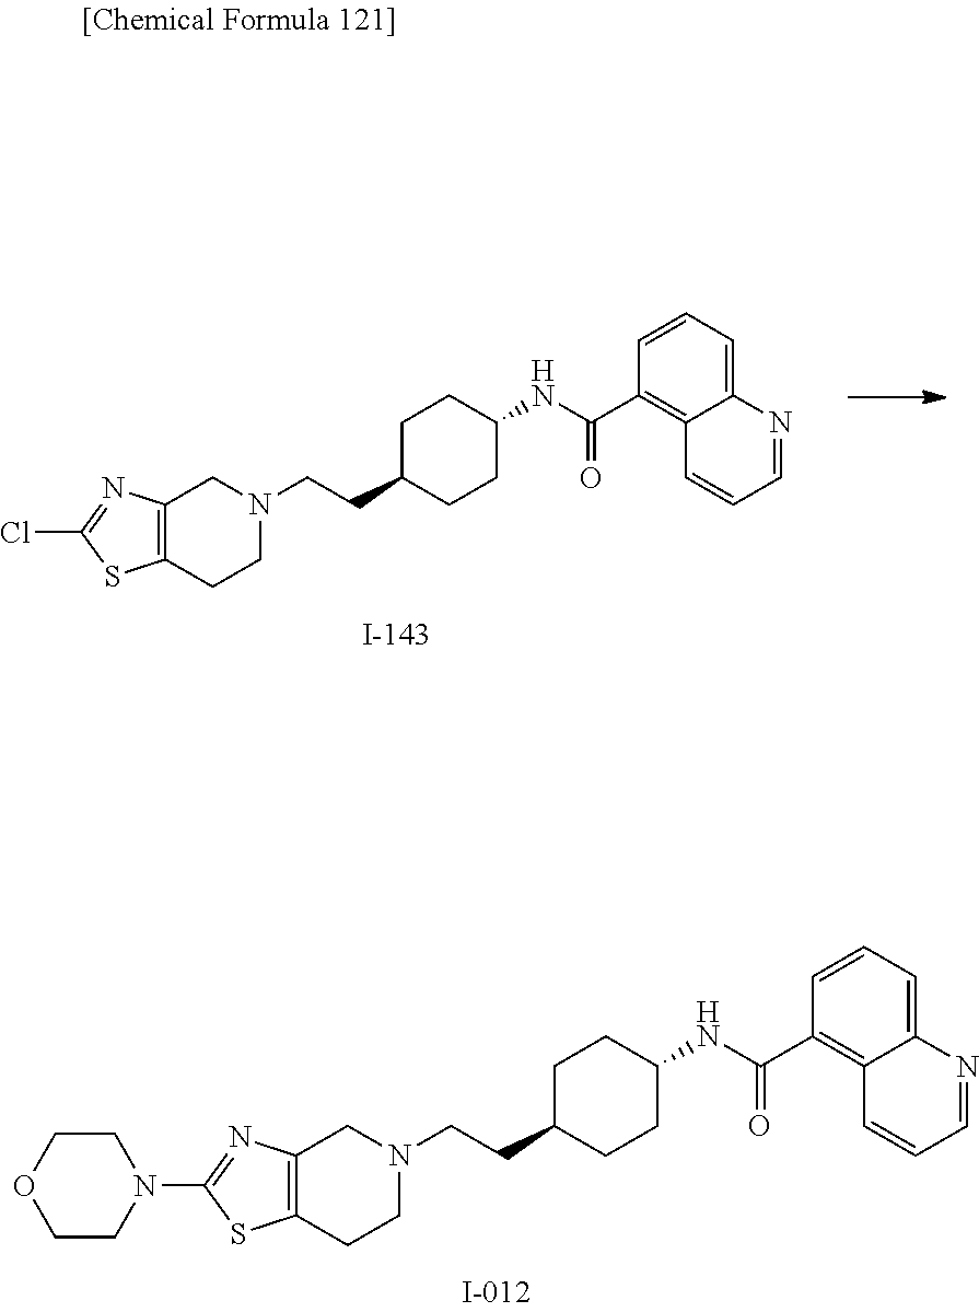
C1(Cl)=NC2=C(S1)CCN(CCC1CCC(NC(C3=C4C(=CC=C3)N=CC=C4)=O)CC1)C2.C1(N2CCOCC2)=NC2=C(S1)CCN(CCC1CCC(NC(C3=C4C(=CC=C3)N=CC=C4)=O)CC1)C2
